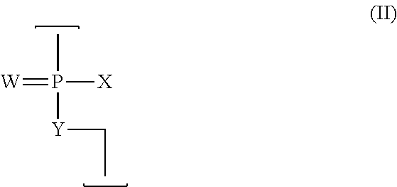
[W]=P([X])(C)[Y]CC
